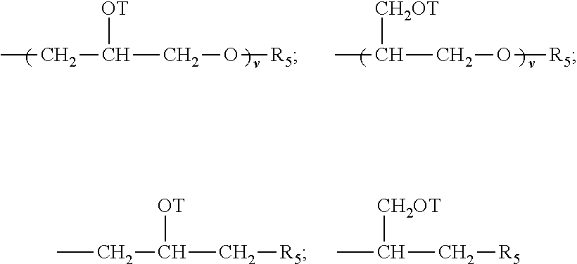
CCC(CO[R5])[OT].CC(CO[R5])[CH2OT].CC(C[R5])[CH2OT].CCC(C[R5])[OT]
